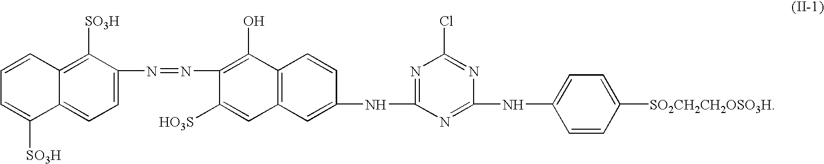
C1=CC2=C([SO3H])C(N=NC3=C(O)C4=C(C=C3[HO3S])C=C(NC3=NC(Cl)=NC(NC5=CC=C([SO2CH2CH2OSO3H])C=C5)=N3)C=C4)=CC=C2C([SO3H])=C1
